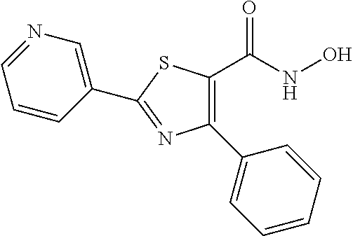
C1(C2=NC(C3=CC=CC=C3)=C(C(NO)=O)S2)=CN=CC=C1
